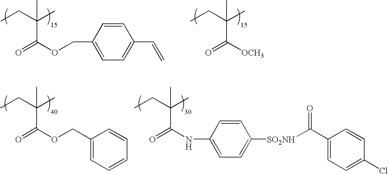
O=C([OCH3])C(CC)(C)C.O=C(NC1=CC=C([SO2NH]C(C2=CC=C(Cl)C=C2)=O)C=C1)C(CC)(C)C.O=C(OCC1=CC=C(C=C)C=C1)C(CC)(C)C.O=C(OCC1=CC=CC=C1)C(CC)(C)C
